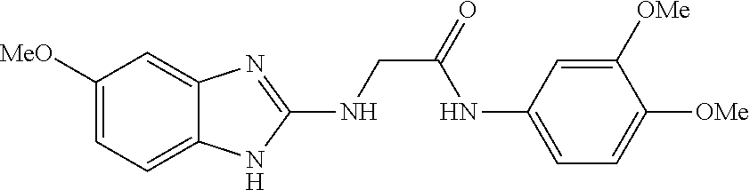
C1(NC(=O)CNC2=NC3=CC([MeO])=CC=C3N2)=CC=C([OMe])C([OMe])=C1
